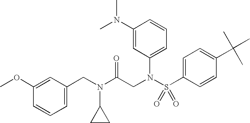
C1(N(C)C)=CC(N(S(C2=CC=C(C(C)(C)C)C=C2)(=O)=O)CC(N(CC2=CC=CC(OC)=C2)C2CC2)=O)=CC=C1
